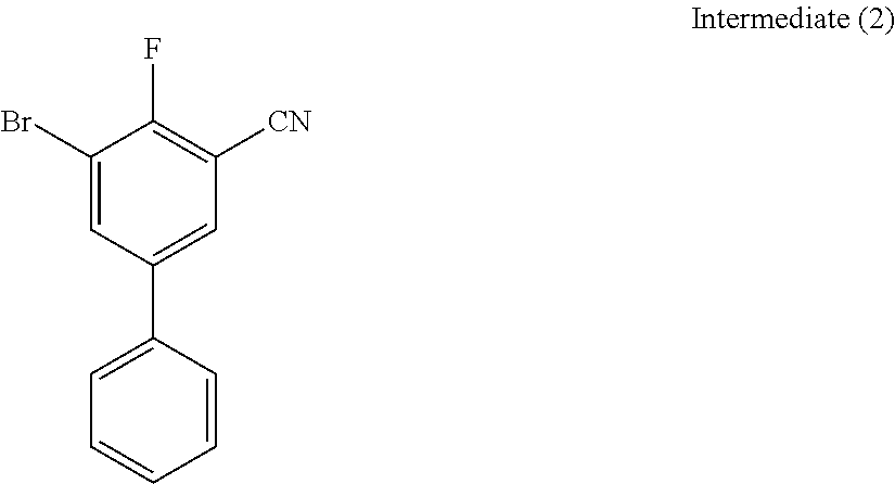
C1(Br)=CC(C2=CC=CC=C2)=CC([CN])=C1F
